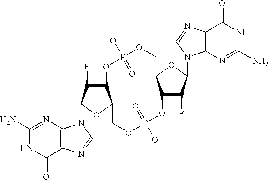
C12C(F)C(N3C4=C(C(=O)NC(N)=N4)N=C3)OC1COP(=O)([O-])OC1C(COP([-O])(=O)O2)OC(N2C3=C(C(=O)NC(N)=N3)N=C2)C1F
